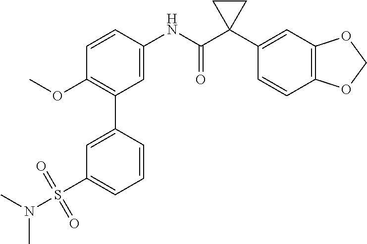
C1=C(NC(C2(C3=CC4=C(C=C3)OCO4)CC2)=O)C=CC(OC)=C1C1=CC(S(=O)(=O)N(C)C)=CC=C1
